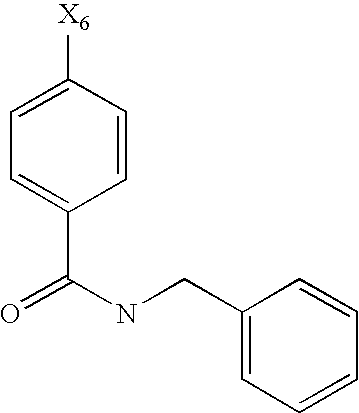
N(C(C1=CC=C([X6])C=C1)=O)CC1=CC=CC=C1
